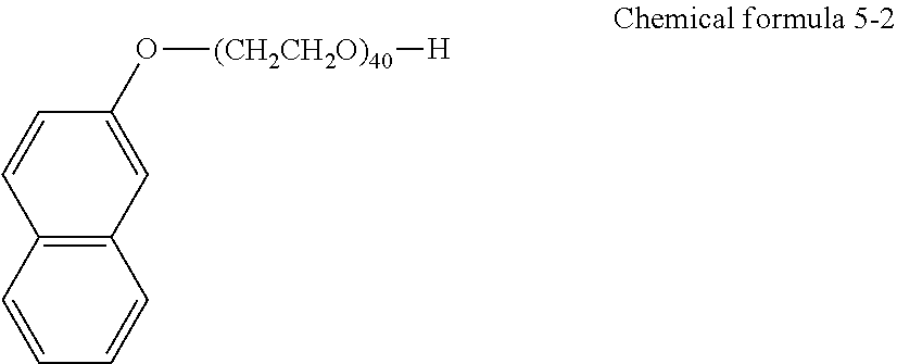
C1=CC=CC2=C1C=CC(O[(CH2CH2O)40][H])=C2
